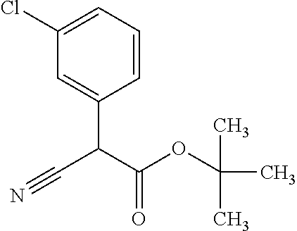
C1(Cl)=CC=CC(C(C(OC(C)(C)C)=O)C#N)=C1
